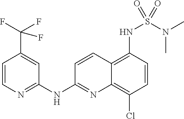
C1=CN=C(NC2=NC3=C(Cl)C=CC(NS(N(C)C)(=O)=O)=C3C=C2)C=C1C(F)(F)F
